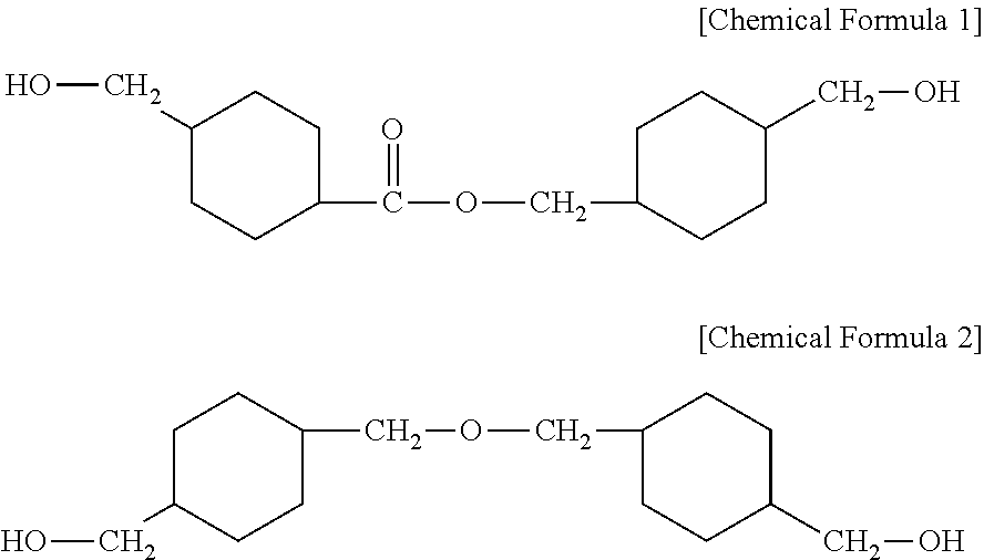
C1(CO)CCC(C(OCC2CCC(CO)CC2)=O)CC1.C1C(CO)CCC(COCC2CCC(CO)CC2)C1
